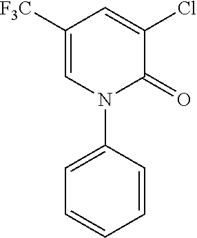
C1=C([F3C])C=C(Cl)C(=O)N1C1=CC=CC=C1
